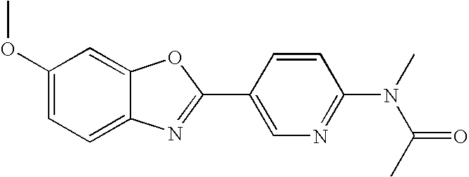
C1(OC)=CC=C2C(=C1)OC(C1=CN=C(N(C)C(C)=O)C=C1)=N2
